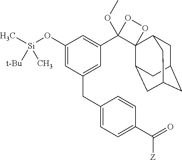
C1(O[Si](C)([t-Bu])C)=CC(CC2=CC=C(C(=O)[Z])C=C2)=CC(C2(OC)C3(C4CC5CC(CC3C5)C4)OO2)=C1
